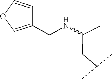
C(CC(C)C)(C)NCC1=COC=C1
